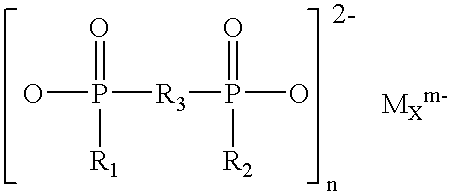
OP([R1])(=O)[R3]P(=O)([R2])O
